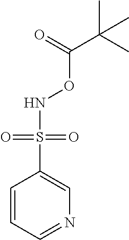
N(OC(=O)C(C)(C)C)S(C1=CN=CC=C1)(=O)=O
